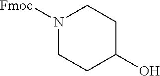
N1([Fmoc])CCC(O)CC1
